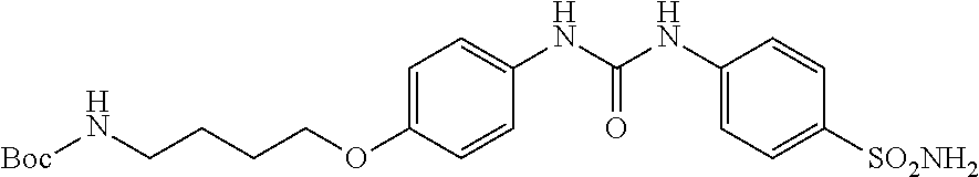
[Boc]NCCCCOC1=CC=C(NC(NC2=CC=C([SO2NH2])C=C2)=O)C=C1
